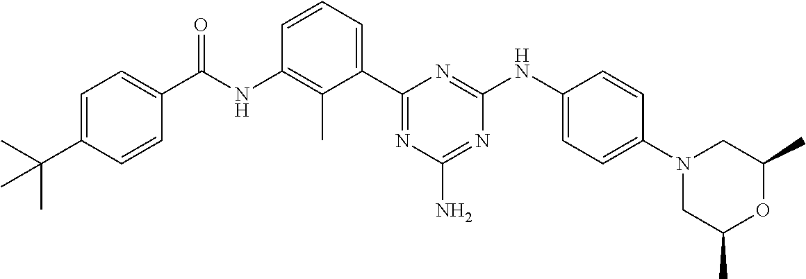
N(C1=C(C)C(C2=NC(N)=NC(NC3=CC=C(N4CC(C)OC(C)C4)C=C3)=N2)=CC=C1)C(=O)C1=CC=C(C(C)(C)C)C=C1
